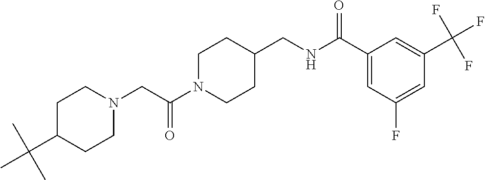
C1N(C(CN2CCC(C(C)(C)C)CC2)=O)CCC(CNC(C2=CC(F)=CC(C(F)(F)F)=C2)=O)C1
